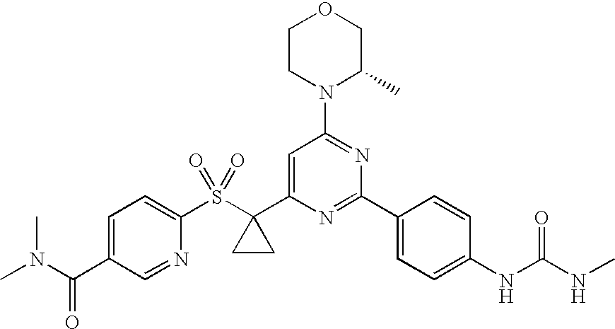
C1CN(C2=NC(C3=CC=C(NC(NC)=O)C=C3)=NC(C3(S(C4=CC=C(C(N(C)C)=O)C=N4)(=O)=O)CC3)=C2)C(C)CO1
